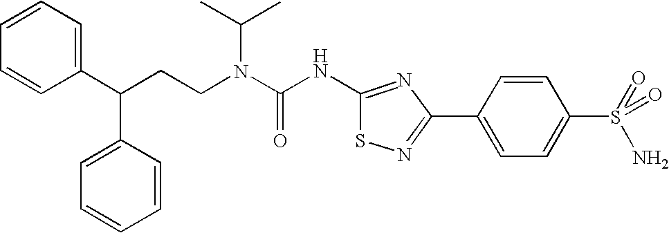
C1(C(CCN(C(NC2=NC(C3=CC=C(S(=O)(=O)N)C=C3)=NS2)=O)C(C)C)C2=CC=CC=C2)=CC=CC=C1
